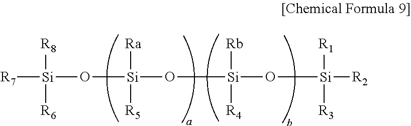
[R7][Si](O[Si](O[Si](O[Si]([R2])([R1])[R3])([Rb])[R4])([Ra])[R5])([R8])[R6]
